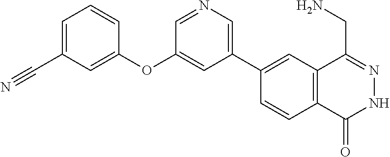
C1(C2=CN=CC(OC3=CC(C#N)=CC=C3)=C2)=CC2=C(C=C1)C(=O)NN=C2CN
